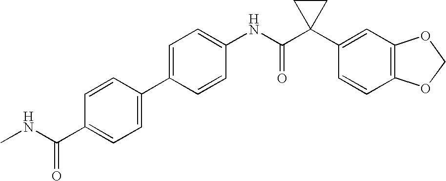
C1(NC(C2(C3=CC4=C(C=C3)OCO4)CC2)=O)=CC=C(C2=CC=C(C(NC)=O)C=C2)C=C1
